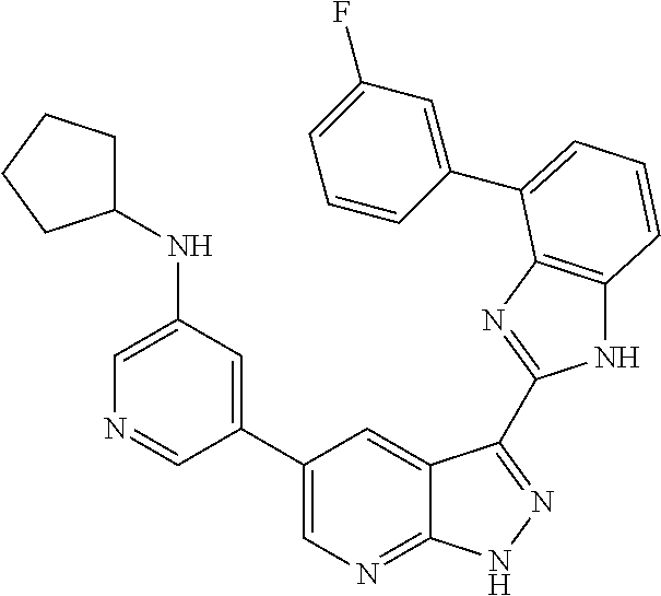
C1(C2=CN=C3C(=C2)C(C2=NC4=C(N2)C=CC=C4C2=CC(F)=CC=C2)=NN3)=CC(NC2CCCC2)=CN=C1
